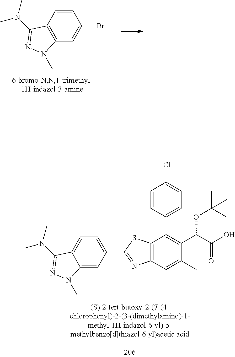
C12=C(C=C(C)C(C(C(=O)O)OC(C)(C)C)=C1C1=CC=C(Cl)C=C1)N=C(C1=CC=C3C(=C1)N(C)N=C3N(C)C)S2.C12=C(C=CC(Br)=C1)C(N(C)C)=NN2C
